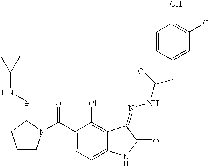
C1(C(=O)N2CCCC2CNC2CC2)=CC=C2C(=C1Cl)C(=NNC(CC1=CC(Cl)=C(O)C=C1)=O)C(=O)N2
